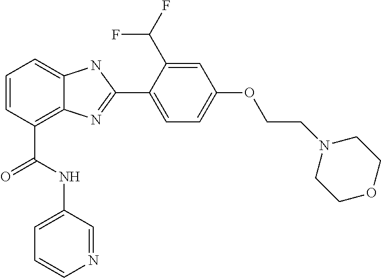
C1=CC(C(=O)NC2=CC=CN=C2)=C2C(=C1)NC(C1=CC=C(OCCN3CCOCC3)C=C1C(F)F)=N2
